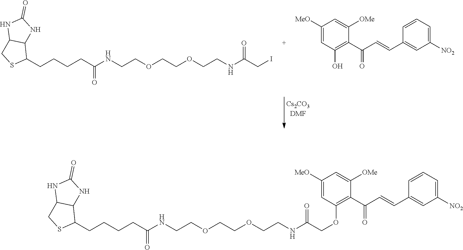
C1(CCCCC(NCCOCCOCCNC(CI)=O)=O)C2C(CS1)NC(=O)N2.C1([MeO])=CC(O)=C(C(C=CC2=CC([NO2])=CC=C2)=O)C([OMe])=C1.C1(CCCCC(NCCOCCOCCNC(COC2=C(C(C=CC3=CC([NO2])=CC=C3)=O)C([OMe])=CC([MeO])=C2)=O)=O)C2C(CS1)NC(=O)N2
